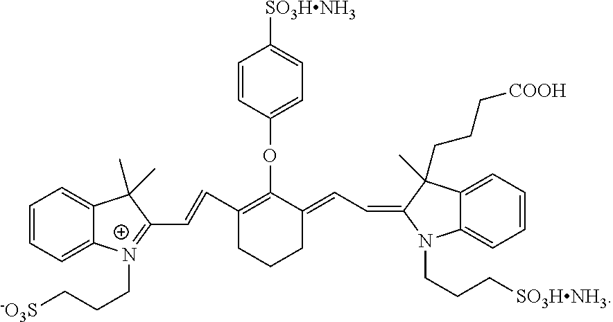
C1=CC=C2C(=C1)N(CCC[SO3HNH3])C(=CC=C1C(OC3=CC=C([SO3HNH3])C=C3)=C(C=CC3=[N+](CCC[-O3S])C4=CC=CC=C4C3(C)C)CCC1)C2(CCC[COOH])C
